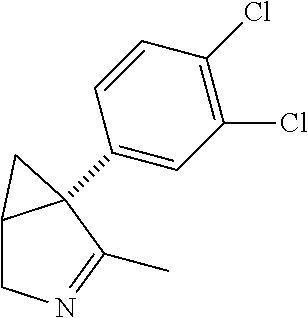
C1=CC(C23C(CN=C2C)C3)=CC(Cl)=C1Cl
